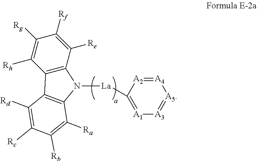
C1([Rg])=C([Rh])C2=C(C([Re])=C1[Rf])N([La]C1=[A1][A3]=[A5][A4]=[A2]1)C1=C2C([Rd])=C([Rc])C([Rb])=C1[Ra]
